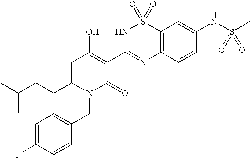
C1=C(F)C=CC(CN2C(=O)C(C3=NC4=C(S(=O)(=O)N3)C=C(NS(C)(=O)=O)C=C4)=C(O)CC2CCC(C)C)=C1
